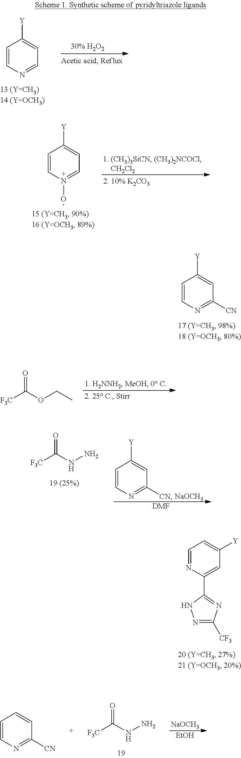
C1=NC(C2=NC([CF3])=NN2)=CC([Y])=C1.C1=CN=CC=C1[Y].C1=CN(O)=CC=C1[Y].C1=CN=C([CN])C=C1[Y].[F3C]C(OCC)=O.[F3C]C(NN)=O.[NaOCH3].[EtOH].C1=CN=C([CN])C=C1.[F3C]C(NN)=O.C1=CN=C([CN])C=C1[Y].[NaOCH3].[DMF]
